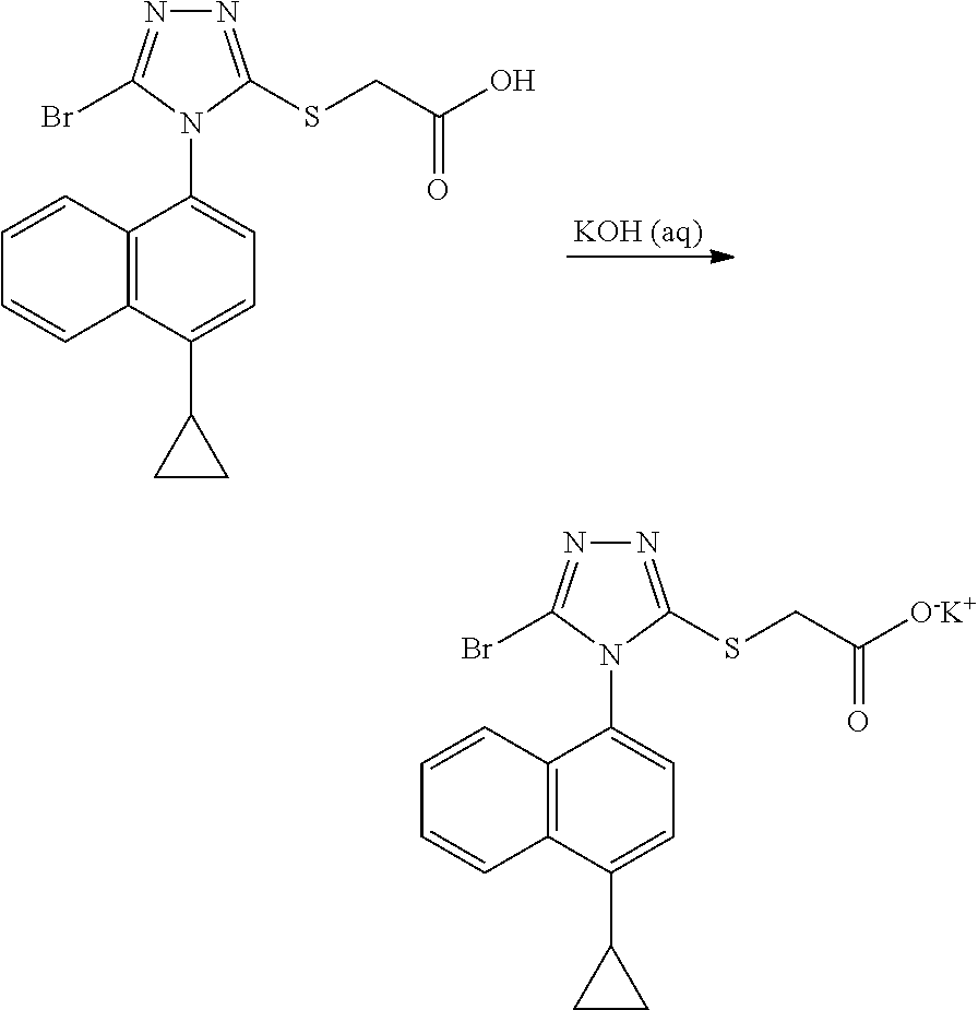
C1=C(C2CC2)C2=C(C(N3C(Br)=NN=C3SCC(=O)O)=C1)C=CC=C2.[KOH (aq)].C1=C(C2CC2)C2=C(C(N3C(Br)=NN=C3SCC(=O)[O-K+])=C1)C=CC=C2
